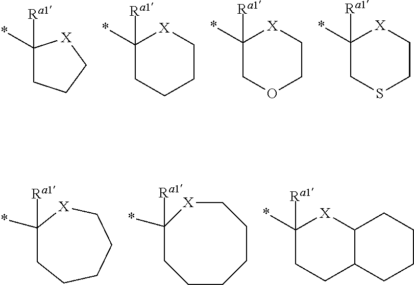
C1(*)([Ra1])CCC[X]1.C1(*)([Ra1])CCCC[X]1.C1(*)([Ra1])COCC[X]1.C1(*)([Ra1])CSCC[X]1.C1(*)([Ra1])CCC2C([X]1)CCCC2.C1(*)([Ra1])CCCCC[X]1.C1(*)([Ra1])CCCCCC[X]1
